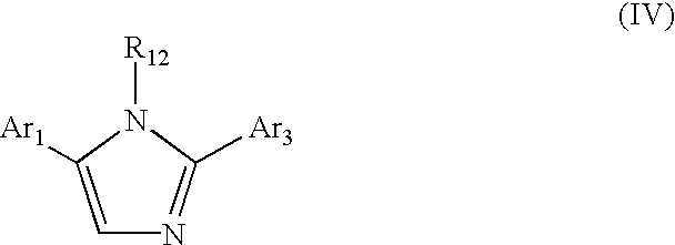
N1([R12])C([Ar1])=CN=C1[Ar3]
